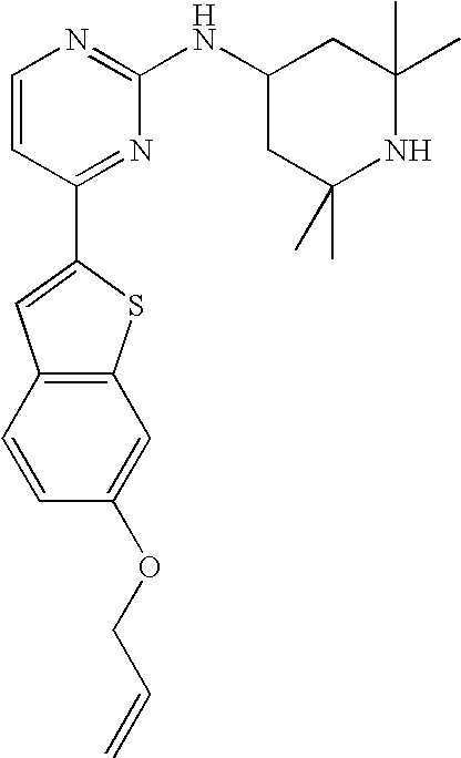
C1=CC(C2=CC3=C(S2)C=C(OCC=C)C=C3)=NC(NC2CC(C)(C)NC(C)(C)C2)=N1
